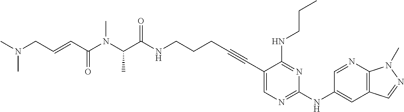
C1(C#CCCCNC(C(N(C(C=CCN(C)C)=O)C)C)=O)=CN=C(NC2=CC3=C(N=C2)N(C)N=C3)N=C1NCCC
